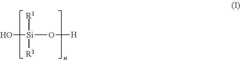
O[Si](O[H])([R1])[R1]
